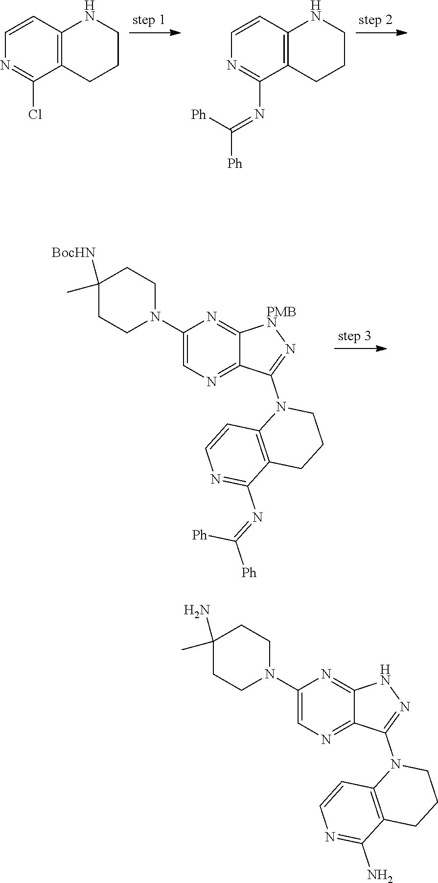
C1=CC2=C(C(Cl)=N1)CCCN2.C1=CC2=C(C(N=C([Ph])[Ph])=N1)CCCN2.C1(N2CCC(C)([BocHN])CC2)=CN=C2C(=N1)[PMBN]N=C2N1C2=C(CCC1)C(N=C([Ph])[Ph])=NC=C2.C1(N2CCC(C)(N)CC2)=CN=C2C(=N1)NN=C2N1C2=C(CCC1)C(N)=NC=C2
